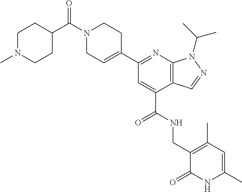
C1(C2=NC3=C(C(C(NCC4=C(C)C=C(C)NC4=O)=O)=C2)C=NN3C(C)C)=CCN(C(C2CCN(C)CC2)=O)CC1
